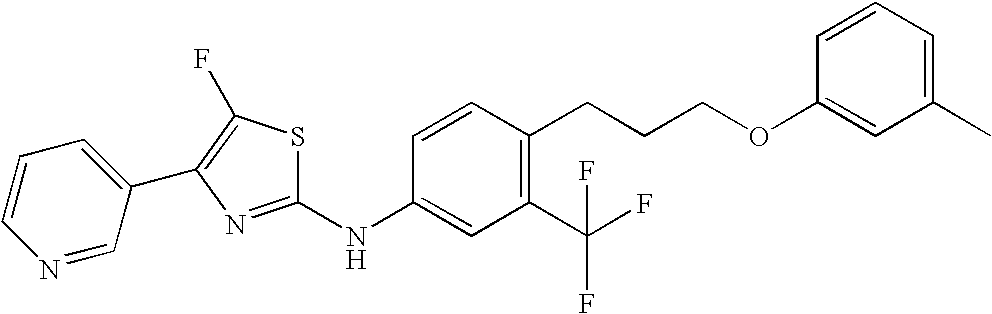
S1C(NC2=CC(C(F)(F)F)=C(CCCOC3=CC(C)=CC=C3)C=C2)=NC(C2=CC=CN=C2)=C1F
